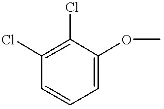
C1=CC=C(OC)C(Cl)=C1Cl
